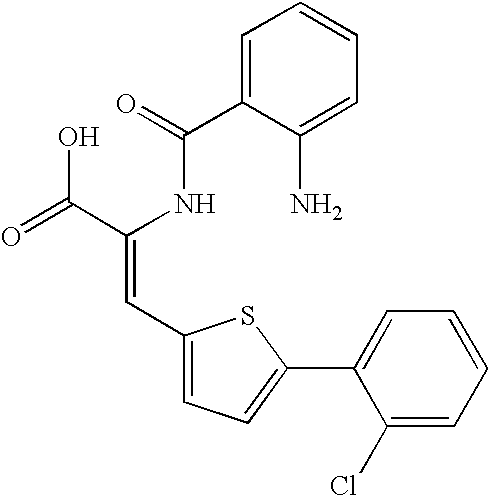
C1=C(C(=O)NC(C(=O)O)=CC2=CC=C(C3=CC=CC=C3Cl)S2)C(N)=CC=C1
